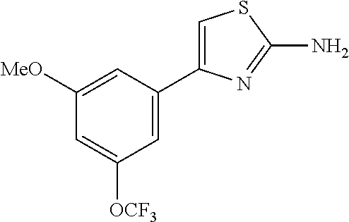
C1([MeO])=CC(C2=CSC(N)=N2)=CC([OCF3])=C1
